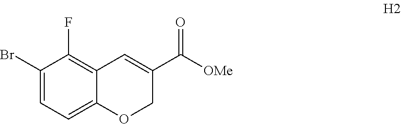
C1(Br)=CC=C2C(=C1F)C=C(C(=O)[OMe])CO2
